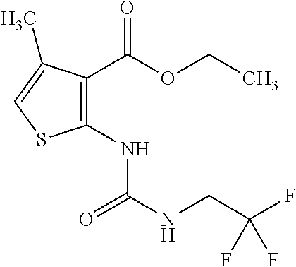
C1(C(OCC)=O)=C(NC(NCC(F)(F)F)=O)SC=C1C
